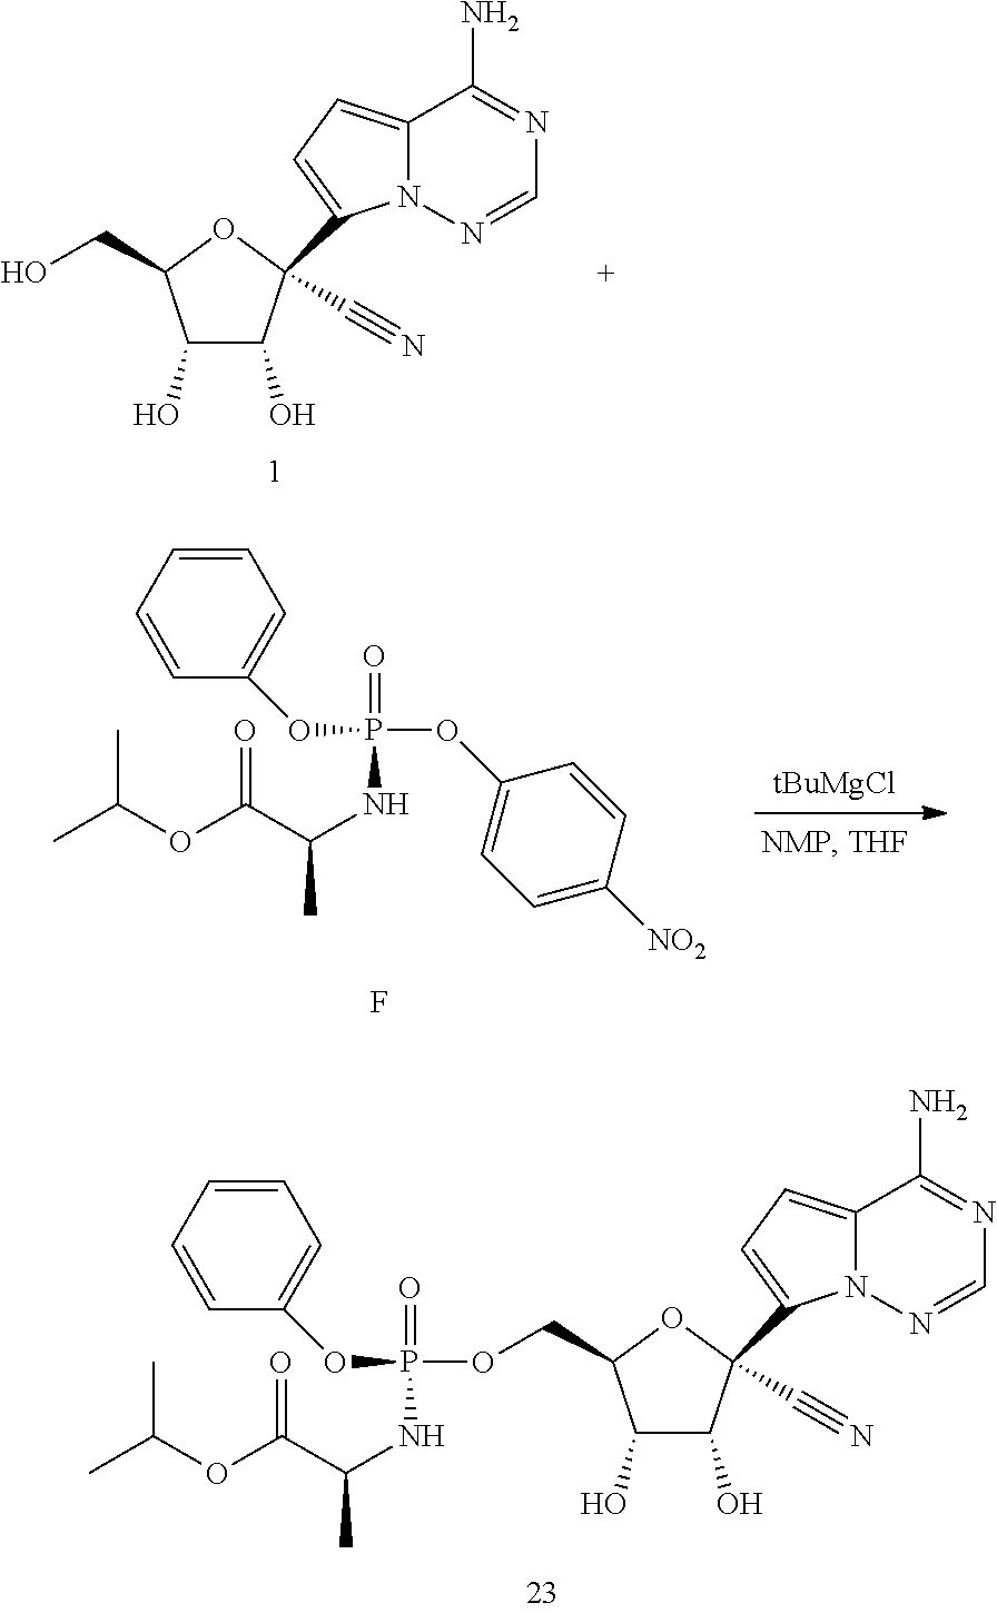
C1(O)C(O)C(C2=CC=C3N2N=CN=C3N)(C#N)OC1CO.[tBuMgCl].CC(C(OC(C)C)=O)NP(=O)(OC1=CC=C([NO2])C=C1)OC1=CC=CC=C1.F.C1(O)C(O)C(C2=CC=C3N2N=CN=C3N)(C#N)OC1COP(NC(C)C(OC(C)C)=O)(=O)OC1=CC=CC=C1
